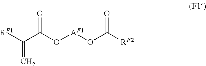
C(C(O[AF1]OC([RF2])=O)=O)([RF1])=C
